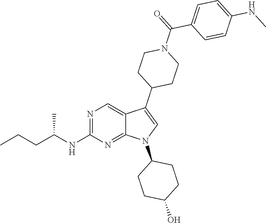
N1=C(NC(CCC)C)N=C2C(=C1)C(C1CCN(C(=O)C3=CC=C(NC)C=C3)CC1)=CN2C1CCC(O)CC1
